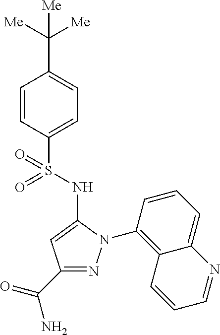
C1(C([Me])([Me])[Me])=CC=C(S(=O)(=O)NC2=CC(C(N)=O)=NN2C2=C3C(=CC=C2)N=CC=C3)C=C1
